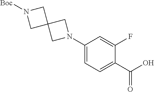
C1(N2CC3(C2)CN([Boc])C3)=CC=C(C(O)=O)C(F)=C1
